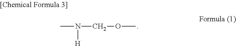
C(OC)N([H])C
